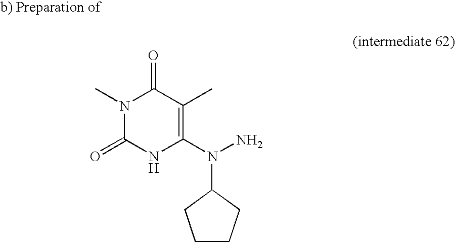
C1(=O)N(C)C(=O)NC(N(N)C2CCCC2)=C1C
